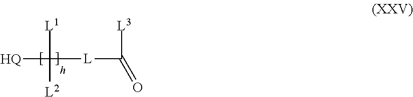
[HQ]C([L1])([L2])[L]C([L3])=O
